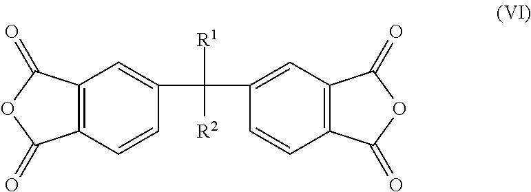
O1C(=O)C2=C(C=CC(C(C3=CC4=C(C=C3)C(=O)OC4=O)([R1])[R2])=C2)C1=O
